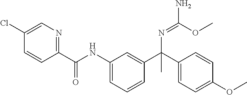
C1=C(Cl)C=CC(C(NC2=CC=CC(C(C3=CC=C(OC)C=C3)(C)N=C(OC)N)=C2)=O)=N1
